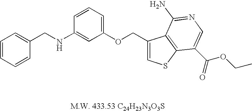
C1=CC=CC(CNC2=CC(OCC3=CSC4=C3C(N)=NC=C4C(=O)OCC)=CC=C2)=C1
